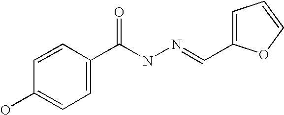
C1=C(C(NN=CC2=CC=CO2)=O)C=CC(O)=C1
